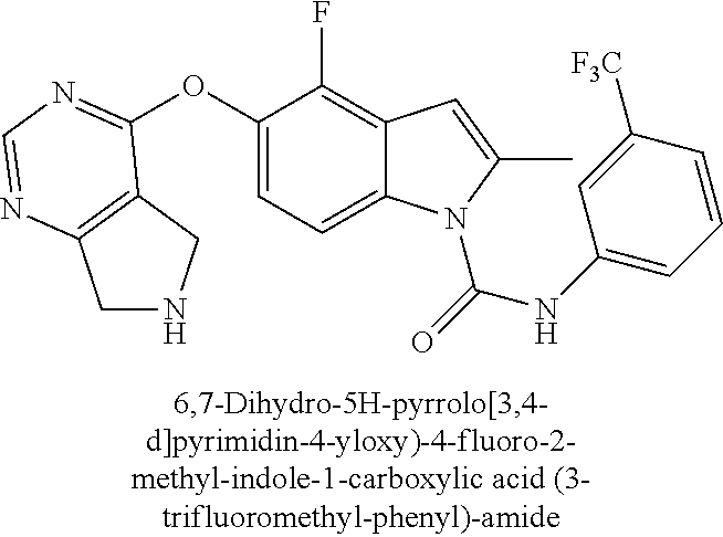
O(C1=CC=C2C(=C1F)C=C(C)N2C(=O)NC1=CC=CC([F3C])=C1)C1=NC=NC2=C1CNC2
